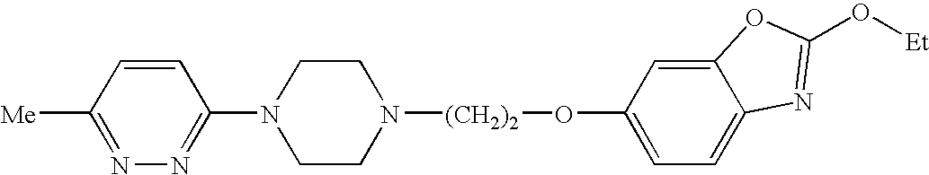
C1([Me])=NN=C(N2CCN([(CH2)2]OC3=CC=C4C(=C3)OC(O[Et])=N4)CC2)C=C1
